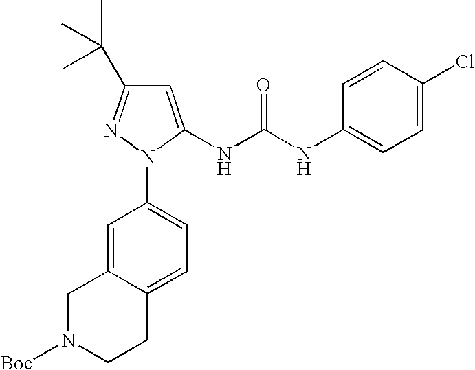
C1=C2C(=CC=C1N1C(NC(NC3=CC=C(Cl)C=C3)=O)=CC(C(C)(C)C)=N1)CCN([Boc])C2
